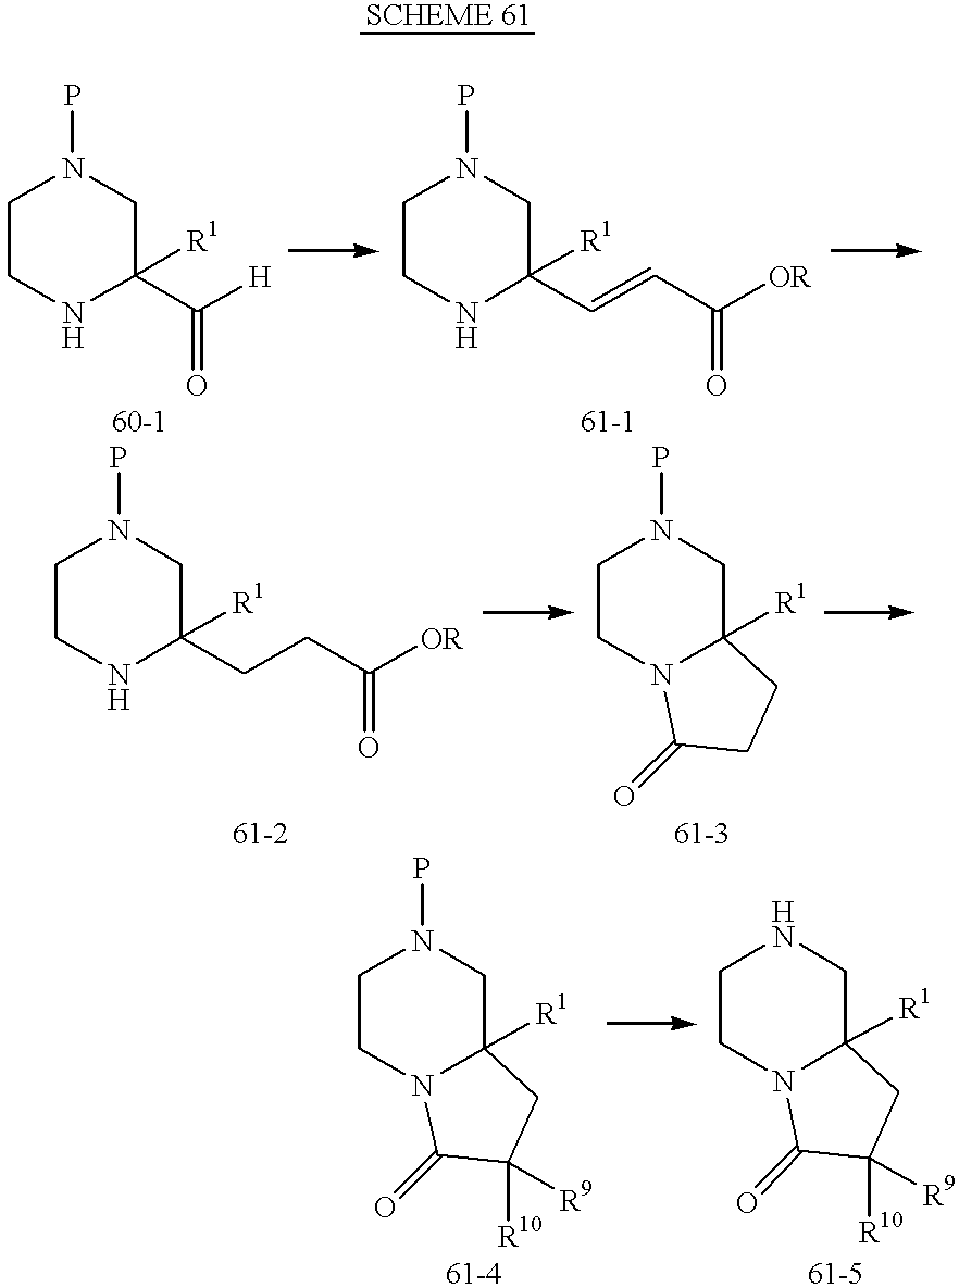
C1CNC(C([H])=O)([R1])CN1P.C1CNC(C=CC([OR])=O)([R1])CN1P.C1CNC(CCC([OR])=O)([R1])CN1P.C1CN2C([R1])(CN1P)CCC2=O.C1CN2C([R1])(CN1P)CC([R10])([R9])C2=O.C1CN2C(=O)C([R10])([R9])CC2([R1])CN1
